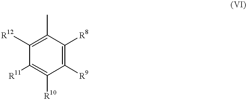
C1([R9])=C([R8])C(C)=C([R12])C([R11])=C1[R10]
